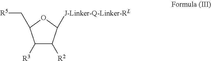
C1([R3])C([R2])C([J-Linker-Q-Linker-RL])OC1C[R5]
